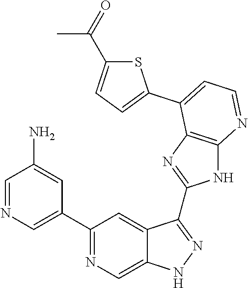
C1=NC=C(C2=NC=C3C(=C2)C(C2=NC4=C(N2)N=CC=C4C2=CC=C(C(=O)C)S2)=NN3)C=C1N
